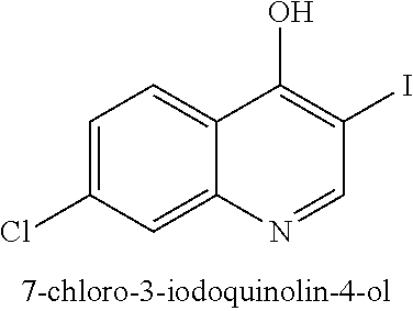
C1=C(Cl)C=C2C(=C1)C(O)=C(I)C=N2
